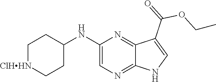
C1(NC2CC[ClHHN]CC2)=CN=C2C(=N1)C(C(=O)OCC)=CN2
